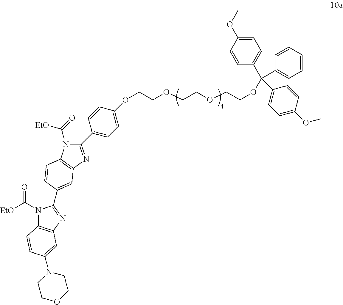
C12=C(N=C(C3=CC4=C(C=C3)N(C(=O)[EtO])C(C3=CC=C(OCCOCCOCCOC(C5=CC=C(OC)C=C5)(C5=CC=CC=C5)C5=CC=C(OC)C=C5)C=C3)=N4)N1C([EtO])=O)C=C(N1CCOCC1)C=C2
